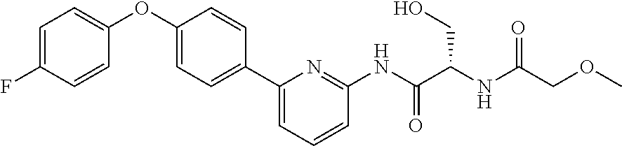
FC1=CC=C(OC2=CC=C(C3=CC=CC(NC(C(NC(=O)COC)CO)=O)=N3)C=C2)C=C1
